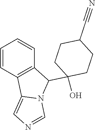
C1=CC2=C(C=C1)C(C1(O)CCC(C#N)CC1)N1C2=CN=C1
